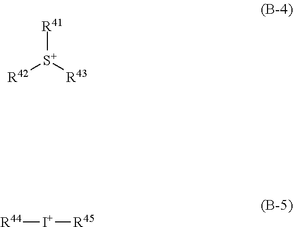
[R41][S+]([R43])[R42].[R44][I+][R45]
